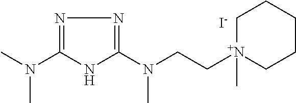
[I-].CN(C1=NN=C(N(CC[N+]2(C)CCCCC2)C)N1)C
